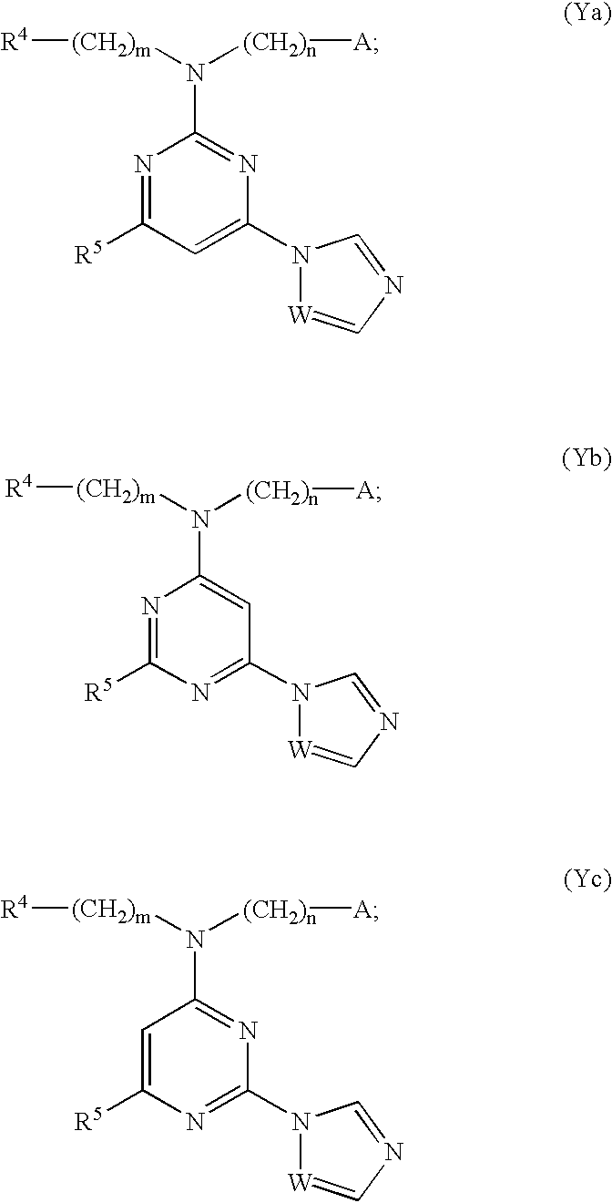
N1=C([R5])C=C(N2[W]=CN=C2)N=C1N([(CH2)n][A])[(CH2)m][R4].N1=C([R5])N=C(N2[W]=CN=C2)C=C1N([(CH2)n][A])[(CH2)m][R4].C1=C([R5])N=C(N2[W]=CN=C2)N=C1N([(CH2)n][A])[(CH2)m][R4]
